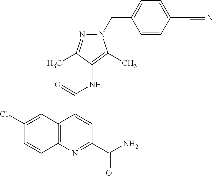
C1(Cl)=CC2=C(C=C1)N=C(C(N)=O)C=C2C(=O)NC1=C(C)N(CC2=CC=C(C#N)C=C2)N=C1C
